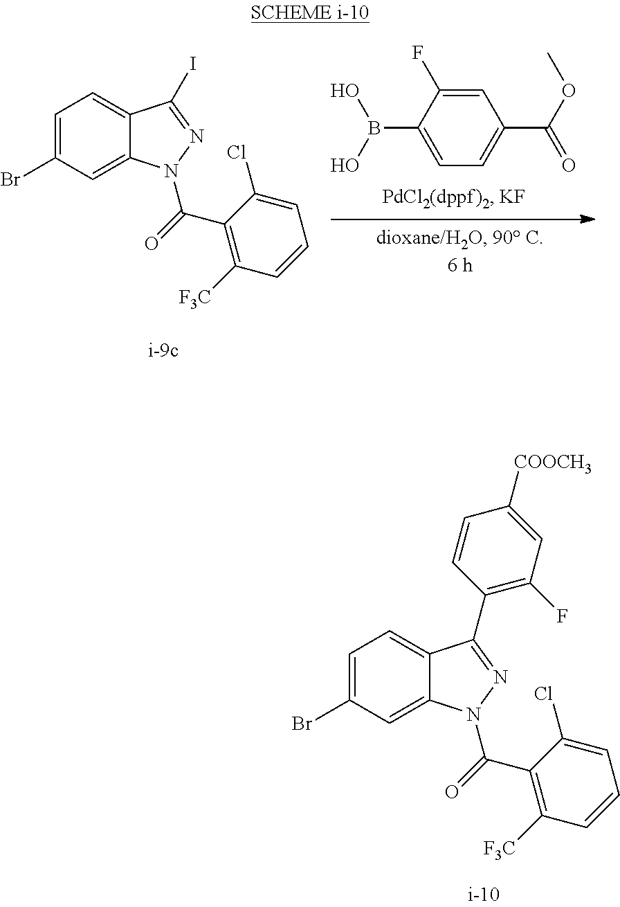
C1=C(Br)C=C2C(=C1)C(C1=C(F)C=C([COOCH3])C=C1)=NN2C(=O)C1=C([F3C])C=CC=C1Cl.C1=C(Br)C=C2C(=C1)C(I)=NN2C(=O)C1=C([F3C])C=CC=C1Cl.C1=C(F)C(B(O)O)=CC=C1C(OC)=O
